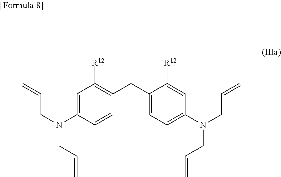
C1(CC2=CC=C(N(CC=C)CC=C)C=C2[R12])=C([R12])C=C(N(CC=C)CC=C)C=C1
